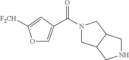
C(N1CC2C(C1)CNC2)(=O)C1=COC([F2CH])=C1
